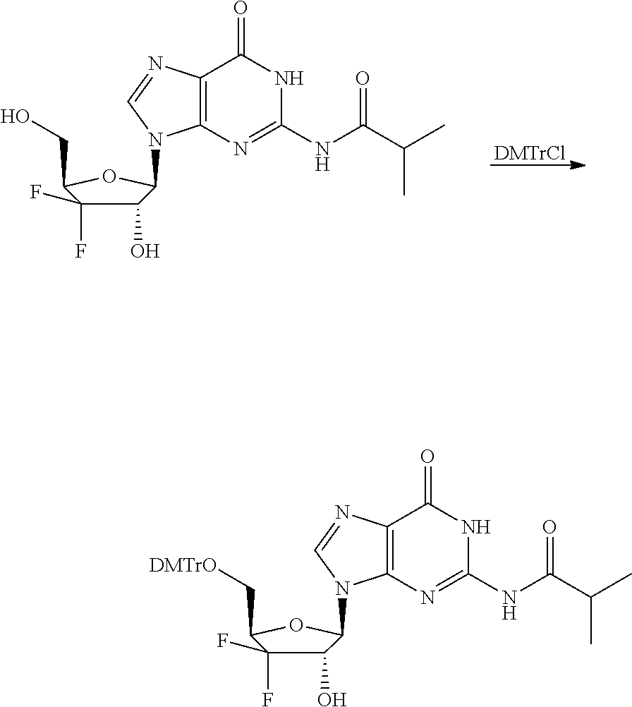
C12=C(N=C(NC(=O)C(C)C)NC1=O)N(C1C(O)C(F)(F)C(C[DMTrO])O1)C=N2.C12=C(N=C(NC(=O)C(C)C)NC1=O)N(C1C(O)C(F)(F)C(CO)O1)C=N2.[DMTrCl]
